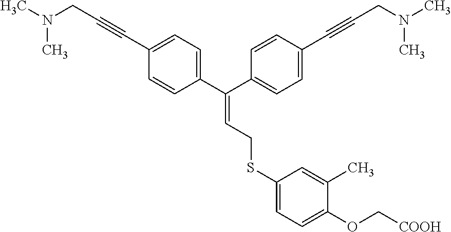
C(=C(C1=CC=C(C#CCN(C)C)C=C1)C1=CC=C(C#CCN(C)C)C=C1)CSC1=CC=C(OC[COOH])C(C)=C1
